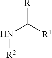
[R]C([R1])N[R2]
